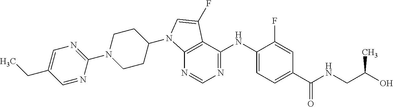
C12=C(C(NC3=CC=C(C(=O)NCC(O)C)C=C3F)=NC=N1)C(F)=CN2C1CCN(C2=NC=C(CC)C=N2)CC1
